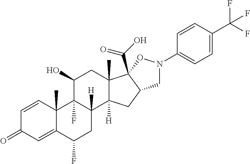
C1=CC2(C)C(=CC1=O)C(F)CC1([H])C2(F)C(O)CC2(C)C1([H])CC1C2(C(O)=O)ON(C2=CC=C(C(F)(F)F)C=C2)C1
